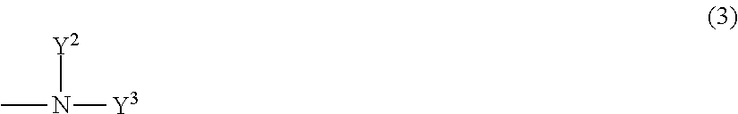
CN([Y3])[Y2]
